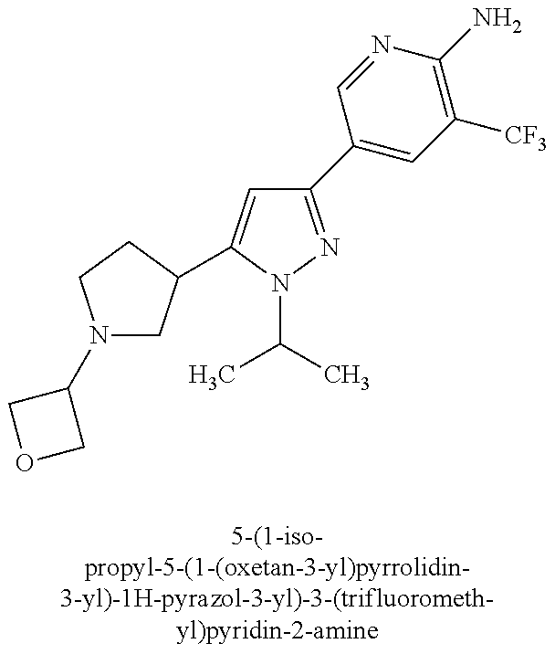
N1(C2COC2)CC(C2=CC(C3=CC([CF3])=C(N)N=C3)=NN2C(C)C)CC1
